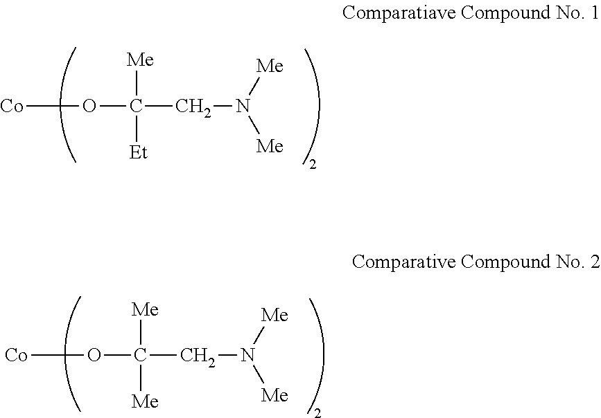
[Co]OC(CN([Me])[Me])([Me])[Et].[Co]OC(CN([Me])[Me])([Me])[Me]
